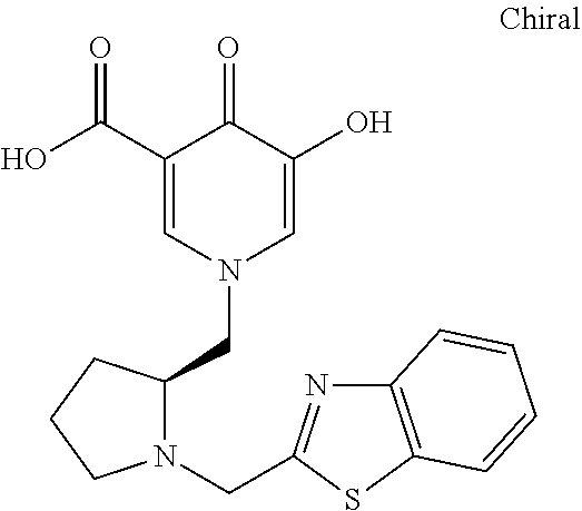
C1(C(=O)O)=CN(CC2N(CC3=NC4=C(S3)C=CC=C4)CCC2)C=C(O)C1=O
